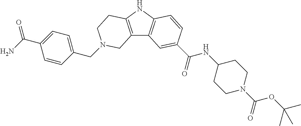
C(N1CCC2=C(C3=C(N2)C=CC(C(=O)NC2CCN(C(OC(C)(C)C)=O)CC2)=C3)C1)C1=CC=C(C(N)=O)C=C1
